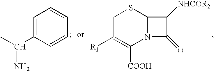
C1=C(C(C)N)C=CC=C1.C1C([R1])=C([COOH])N2C(S1)C([NHCOR2])C2=O
